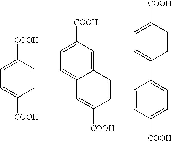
C1=C([COOH])C=CC([COOH])=C1.C1=C2C(=CC([COOH])=C1)C=CC([COOH])=C2.C1=C(C2=CC=C([COOH])C=C2)C=CC([COOH])=C1
